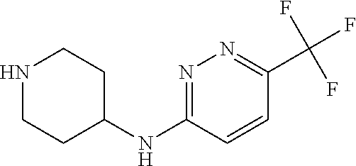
N1=C(NC2CCNCC2)C=CC(C(F)(F)F)=N1
